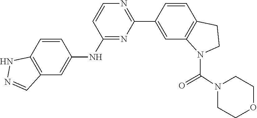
C1COCCN1C(N1C2=C(C=CC(C3=NC=CC(NC4=CC5=C(NN=C5)C=C4)=N3)=C2)CC1)=O
